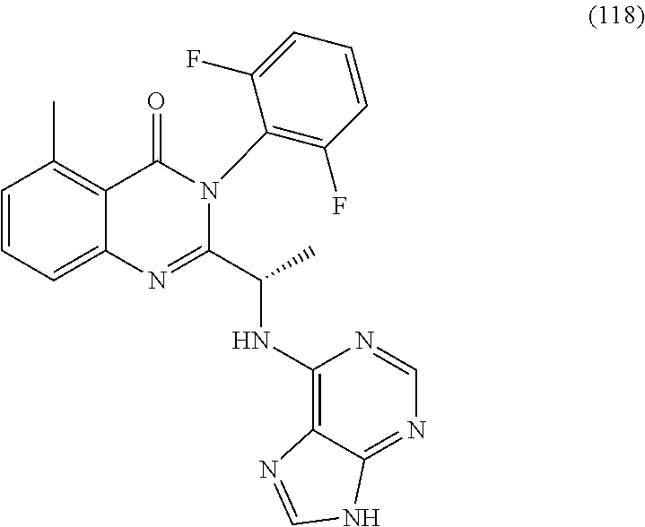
C1=CC=C2C(=C1C)C(=O)N(C1=C(F)C=CC=C1F)C(C(NC1=C3C(=NC=N1)NC=N3)C)=N2
